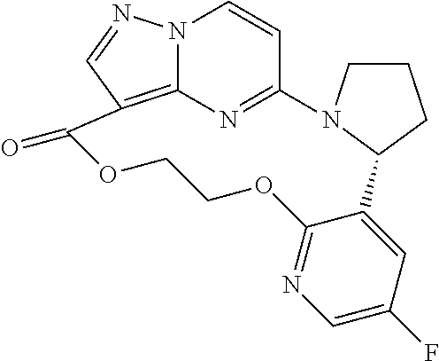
C1CCC2N1C1=NC3=C(C=NN3C=C1)C(=O)OCCOC1=NC=C(F)C=C21
